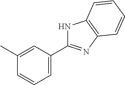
C1(C)=CC(C2=NC3=C(N2)C=CC=C3)=CC=C1
